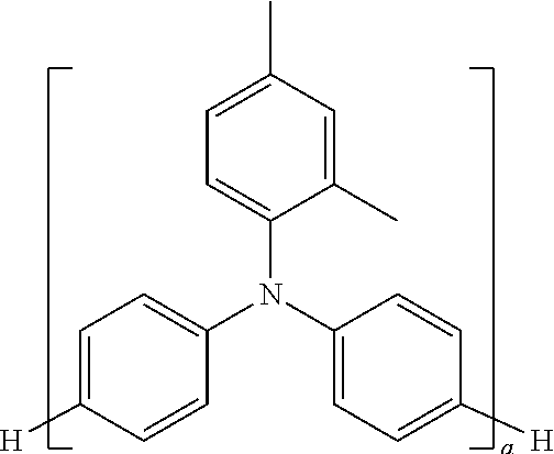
C1=C([H])C=CC(N(C2=CC=C([H])C=C2)C2=CC=C(C)C=C2C)=C1
